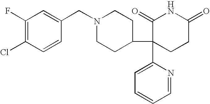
C1=NC(C2(C3CCN(CC4=CC(F)=C(Cl)C=C4)CC3)CCC(=O)NC2=O)=CC=C1
